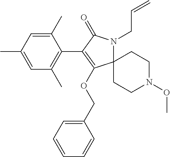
C1(C)=CC(C)=CC(C)=C1C1=C(OCC2=CC=CC=C2)C2(N(CC=C)C1=O)CCN(OC)CC2
